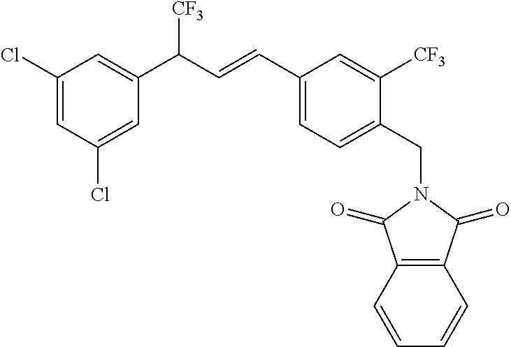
C1(C=CC(C2=CC(Cl)=CC(Cl)=C2)[CF3])=CC=C(CN2C(=O)C3=C(C2=O)C=CC=C3)C([CF3])=C1
